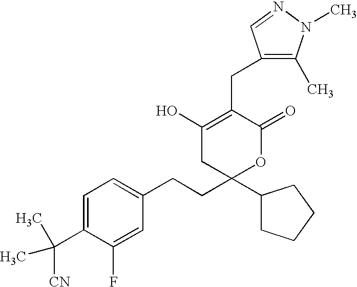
C1=C(C([CN])(C)C)C(F)=CC(CCC2(C3CCCC3)OC(=O)C(CC3=C(C)N(C)N=C3)=C(O)C2)=C1
